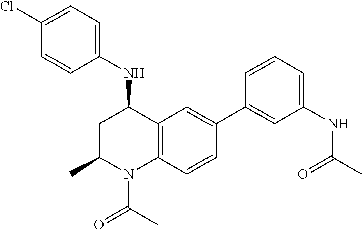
N(C1CC(C)N(C(C)=O)C2=C1C=C(C1=CC(NC(C)=O)=CC=C1)C=C2)C1=CC=C(Cl)C=C1
